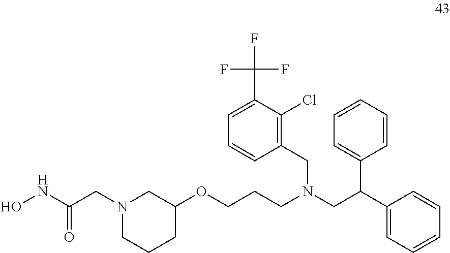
C1(OCCCN(CC2=C(Cl)C(C(F)(F)F)=CC=C2)CC(C2=CC=CC=C2)C2=CC=CC=C2)CN(CC(NO)=O)CCC1
